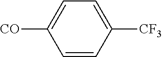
[CO]C1=CC=C([CF3])C=C1
